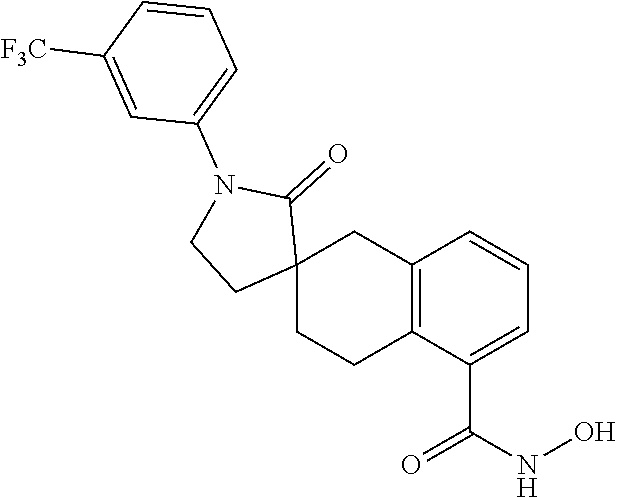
C12=C(C(C(NO)=O)=CC=C1)CCC1(C2)C(=O)N(C2=CC=CC([F3C])=C2)CC1
